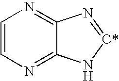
C1=CN=C2C(=N1)N=[C*]N2
